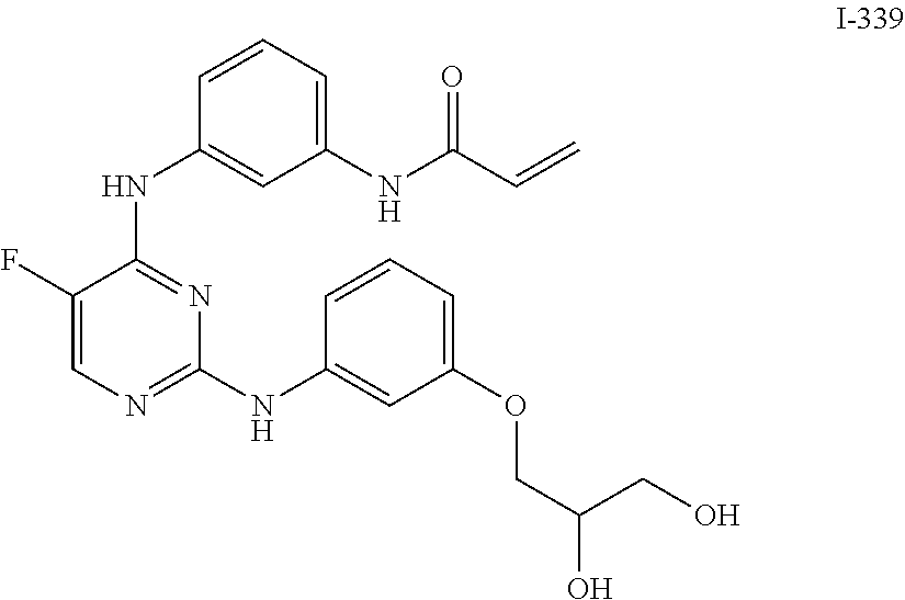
C1(F)=CN=C(NC2=CC(OCC(O)CO)=CC=C2)N=C1NC1=CC(NC(C=C)=O)=CC=C1
